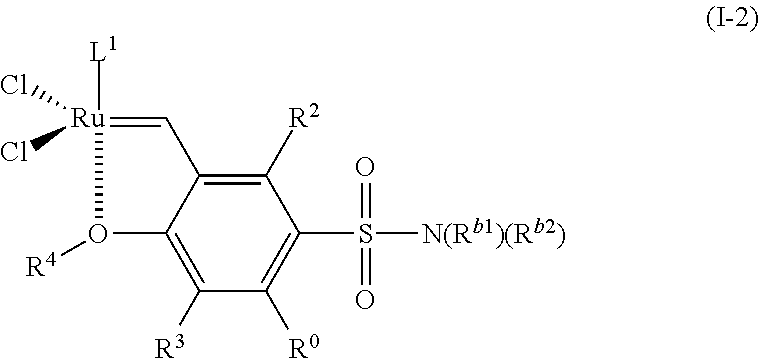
C1([R2])=C2C(=C([R3])C([R0])=C1S([N(Rb1)(Rb2)])(=O)=O)O([R4])[Ru]([L1])(Cl)(Cl)=C2
